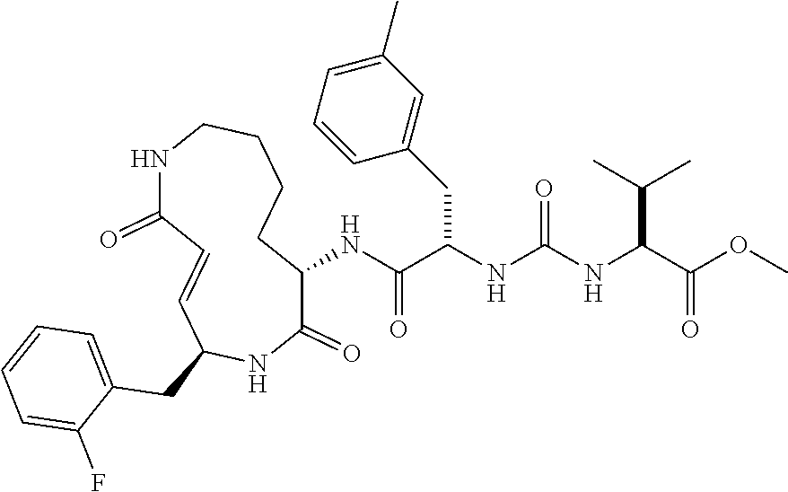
COC(C(NC(NC(C(NC1C(=O)NC(CC2=CC=CC=C2F)C=CC(=O)NCCCC1)=O)CC1=CC(C)=CC=C1)=O)C(C)C)=O
